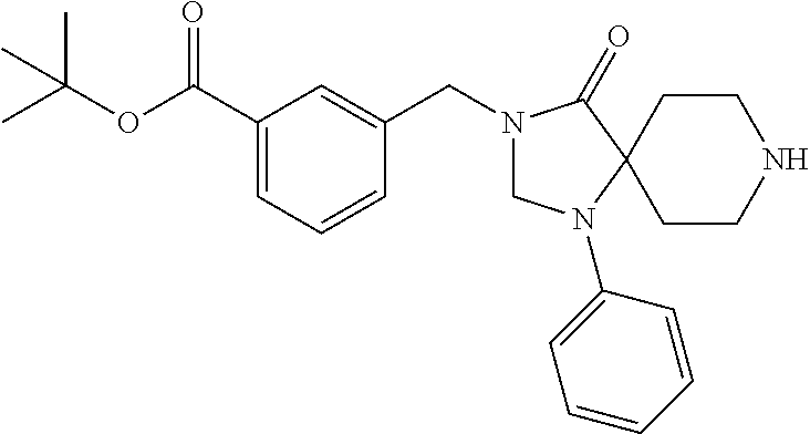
CC(OC(C1=CC=CC(CN2CN(C3=CC=CC=C3)C3(C2=O)CCNCC3)=C1)=O)(C)C
